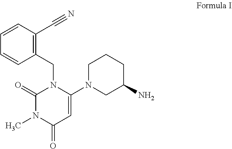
C1=CC(CN2C(=O)N(C)C(=O)C=C2N2CC(N)CCC2)=C(C#N)C=C1
